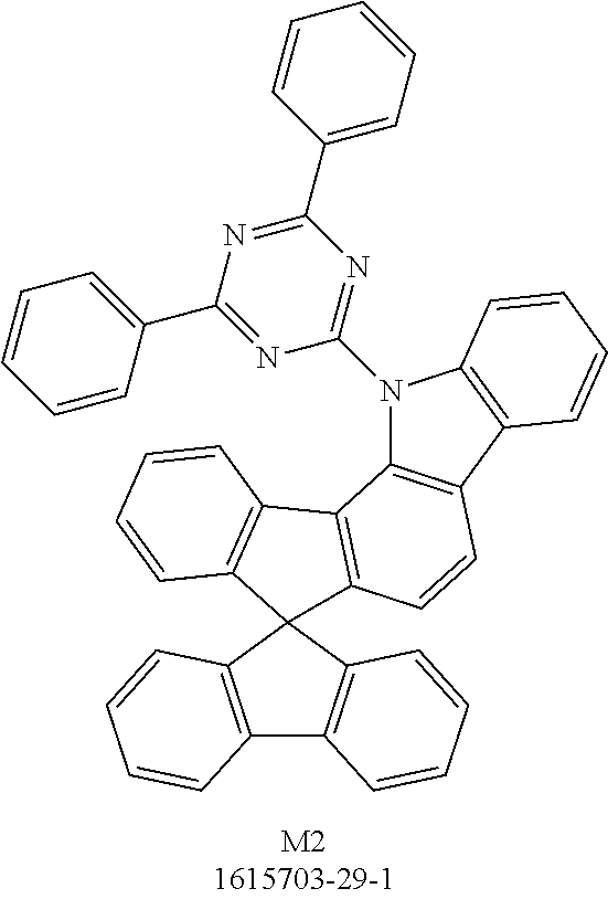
N1(C2=NC(C3=CC=CC=C3)=NC(C3=CC=CC=C3)=N2)C2=C(C3=C1C=CC=C3)C=CC1=C2C2=C(C=CC=C2)C12C1=C(C3=C2C=CC=C3)C=CC=C1
